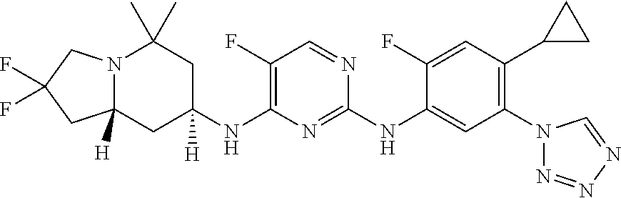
N12C([H])(CC(NC3=C(F)C=NC(NC4=CC(N5N=NN=C5)=C(C5CC5)C=C4F)=N3)([H])CC1(C)C)CC(F)(F)C2
